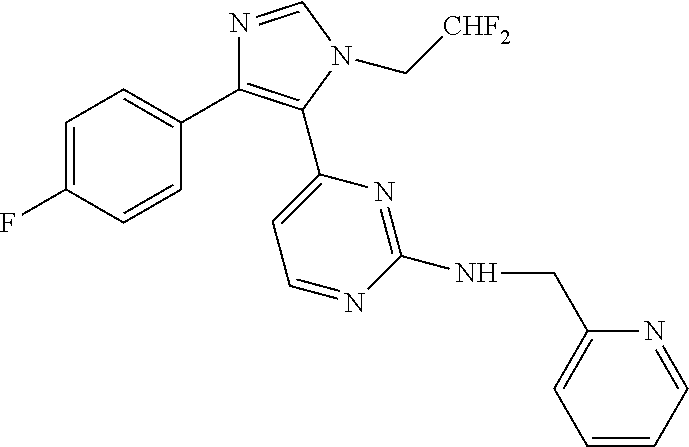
C1=C(F)C=CC(C2=C(C3=CC=NC(NCC4=CC=CC=N4)=N3)N(C[CHF2])C=N2)=C1
